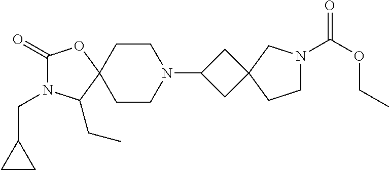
C1(=O)N(CC2CC2)C(CC)C2(O1)CCN(C1CC3(C1)CN(C(OCC)=O)CC3)CC2
